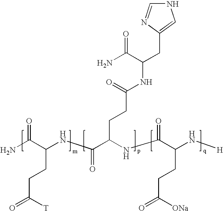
NC(C(NC(C(NC(=O)C(N[H])CCC(=O)[ONa])CCC(NC(CC1=CNC=N1)C(N)=O)=O)=O)CCC(=O)[T])=O
